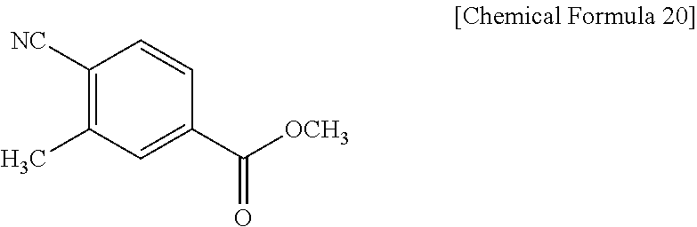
C1([NC])=C(C)C=C(C([OCH3])=O)C=C1
